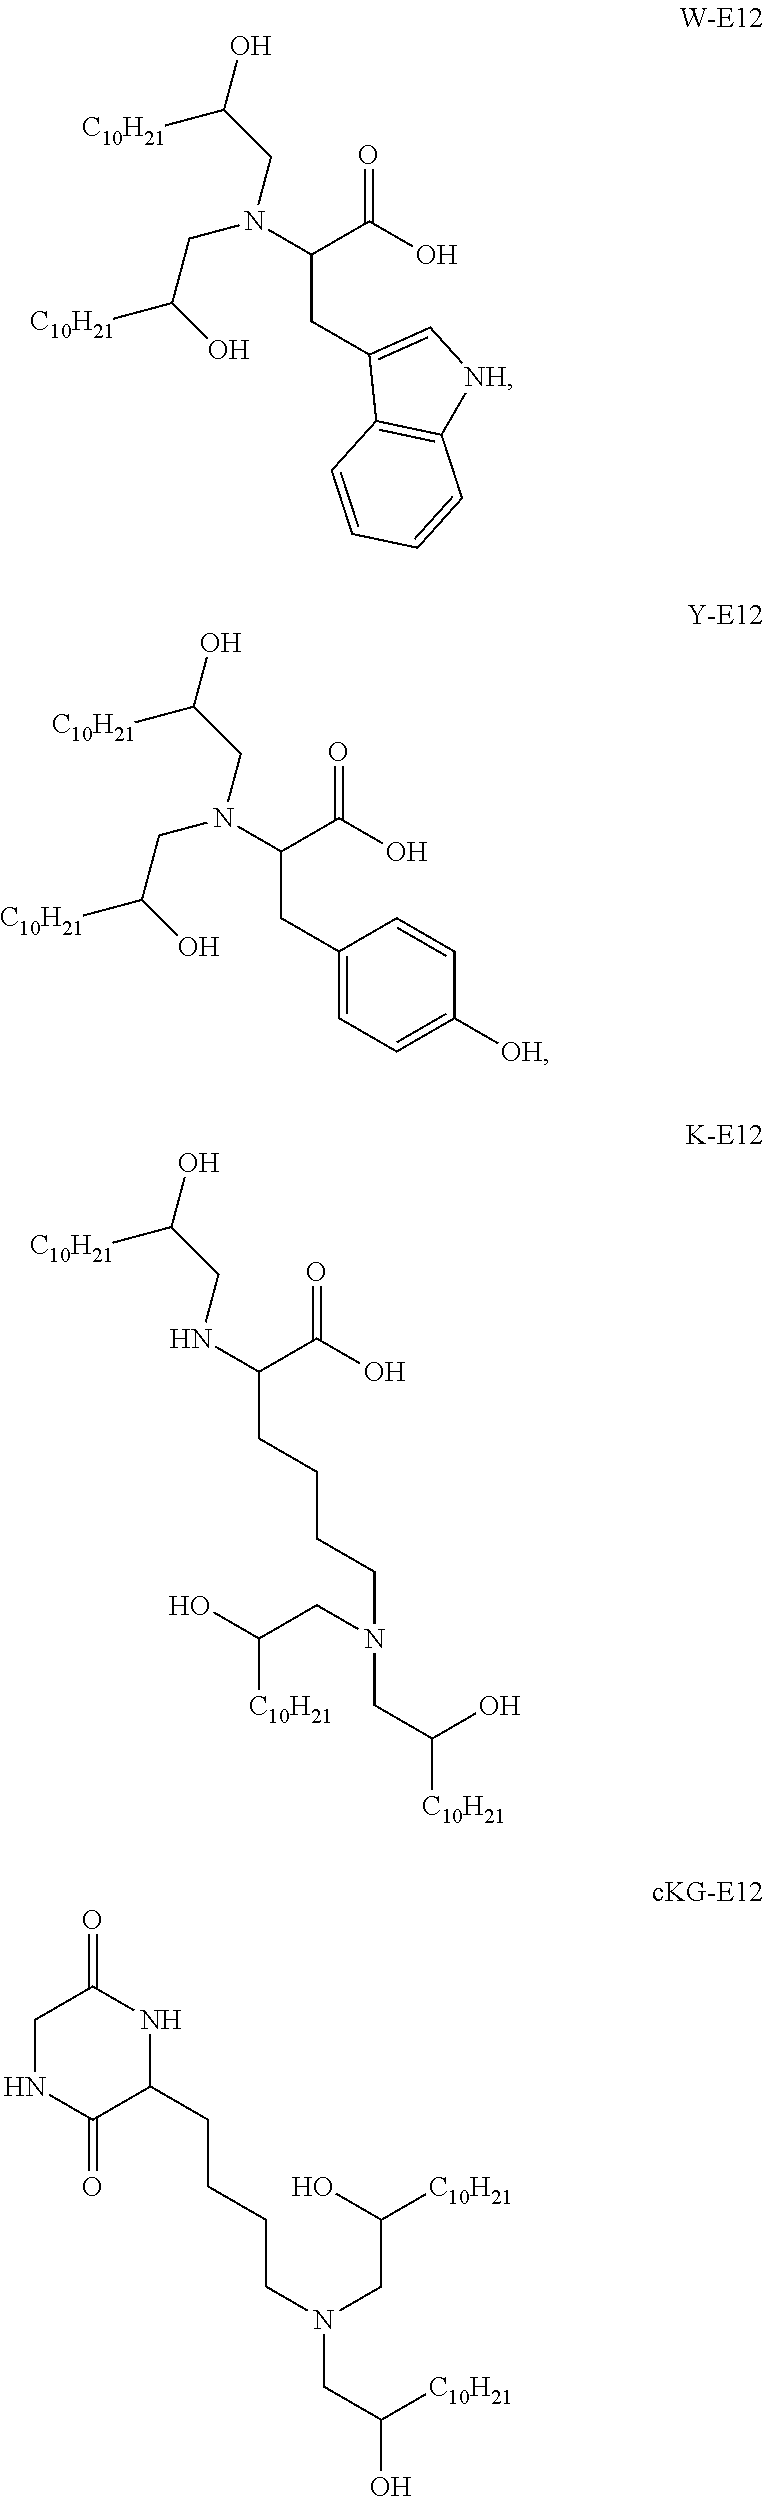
N(C(C(O)=O)CC1=C[NH]C2=C1C=CC=C2)(CC(O)[C10H21])CC([C10H21])O.N(C(C(O)=O)CC1=CC=C([OH])C=C1)(CC(O)[C10H21])CC([C10H21])O.N(C(C(O)=O)CCCCN(CC(O)[C10H21])CC([C10H21])O)CC(O)[C10H21].C1NC(=O)C(CCCCN(CC(O)[C10H21])CC([C10H21])O)NC1=O
